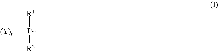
[R1][P~]([R2])=[(Y)t]
